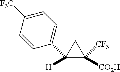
[H]C1(C2=CC=C([F3C])C=C2)C([CO2H])([CF3])C1
